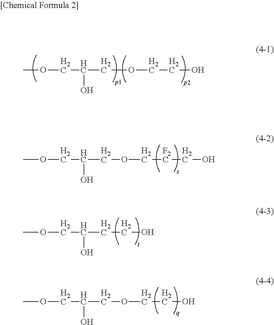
COCC(COCCO)O.COCC(COC[F2C]CO)O.COCC(CCO)O.COCC(COCCO)O
